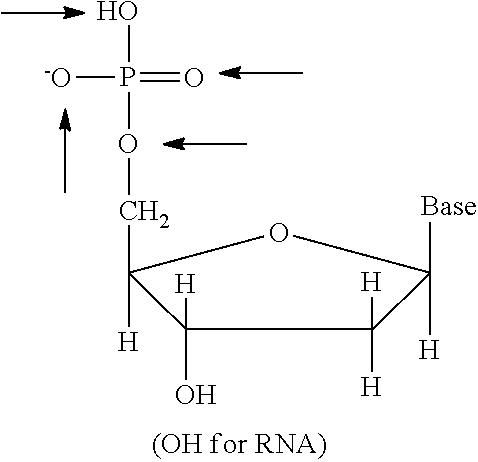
C1(O)([H])C([H])(COP(O)(=O)[-O])OC([H])([Base])C1([H])[H]
